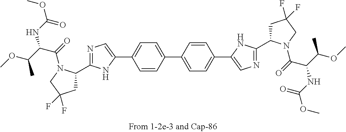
C1(C2=CC=C(C3=CN=C(C4CC(F)(F)CN4C(=O)C(NC(OC)=O)C(OC)C)N3)C=C2)=CC=C(C2=CN=C(C3CC(F)(F)CN3C(=O)C(NC(OC)=O)C(OC)C)N2)C=C1
